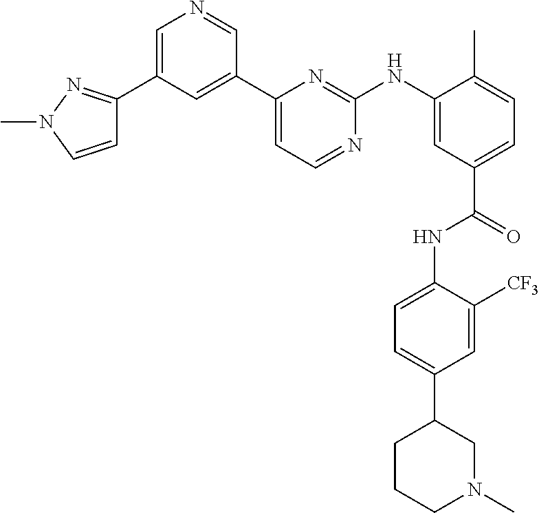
C1=C(C2=NN(C)C=C2)C=C(C2=CC=NC(NC3=CC(C(=O)NC4=CC=C(C5CCCN(C)C5)C=C4[CF3])=CC=C3C)=N2)C=N1
